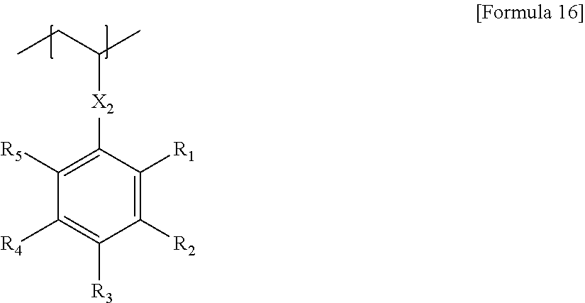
C(C)(CC)[X2]C1=C([R5])C([R4])=C([R3])C([R2])=C1[R1]
